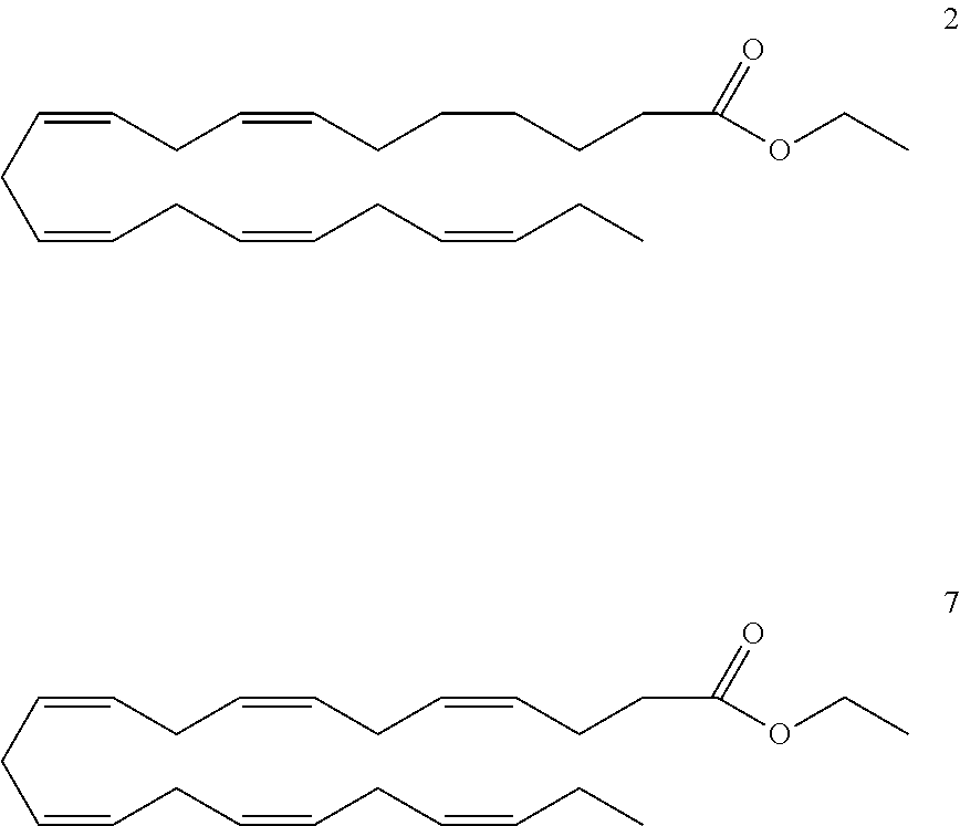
C(=CCC=CCC=CCC)CC=CCC=CCCCCCC(OCC)=O.C(=CCC=CCC=CCC)CC=CCC=CCC=CCCC(OCC)=O
